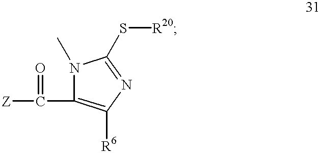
[Z]C(=O)C1=C([R6])N=C(S[R20])N1C
